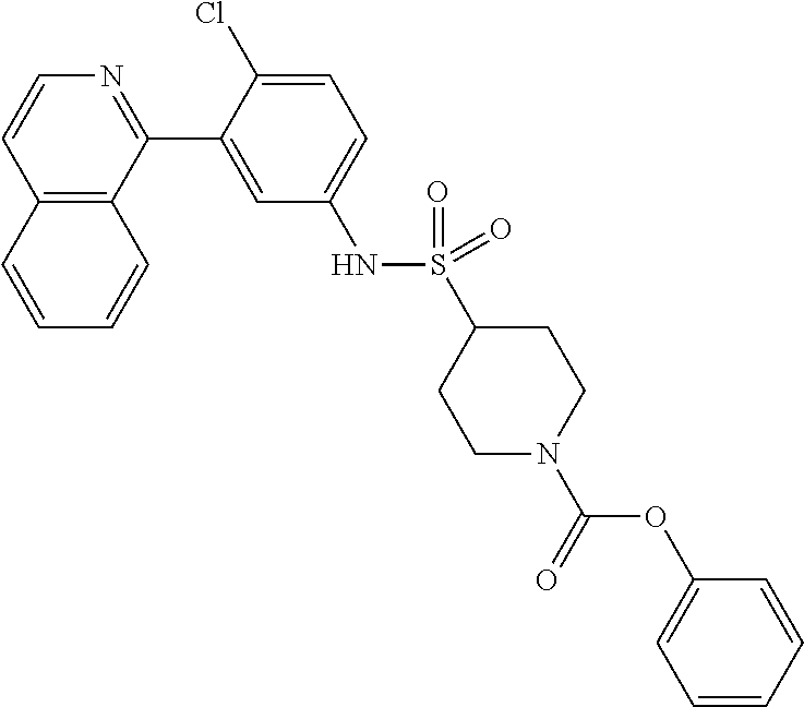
C12=C(C(C3=CC(NS(C4CCN(C(=O)OC5=CC=CC=C5)CC4)(=O)=O)=CC=C3Cl)=NC=C1)C=CC=C2
